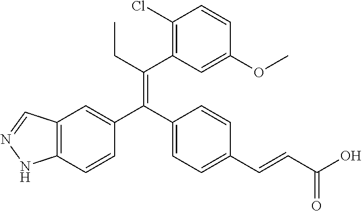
C12=C(C=CC(C(C3=CC=C(C=CC(O)=O)C=C3)=C(CC)C3=C(Cl)C=CC(OC)=C3)=C1)NN=C2
